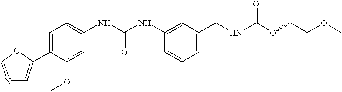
C1=C(C2=CC=C(NC(NC3=CC(CNC(OC(COC)C)=O)=CC=C3)=O)C=C2OC)OC=N1
